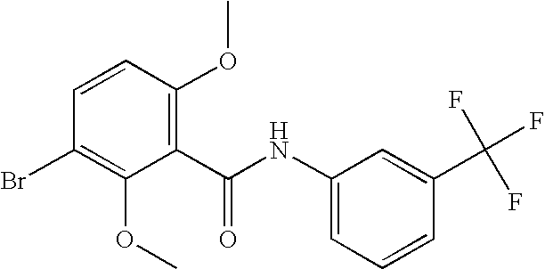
C1=CC(OC)=C(C(NC2=CC=CC(C(F)(F)F)=C2)=O)C(OC)=C1Br
